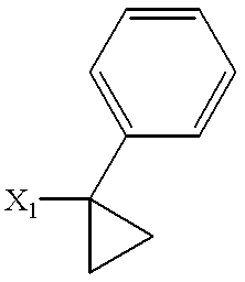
C1=C(C2([X1])CC2)C=CC=C1
